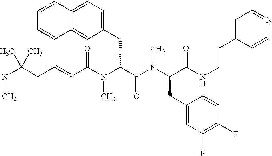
C(C(N(C(C(N(C(C(NCCC1=CC=NC=C1)=O)CC1=CC(F)=C(F)C=C1)C)=O)CC1=CC=C2C(=C1)C=CC=C2)C)=O)=CCC(NC)(C)C
